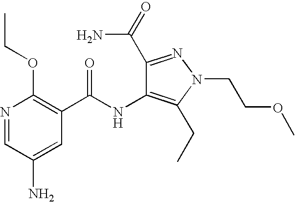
N1=CC(N)=CC(C(NC2=C(CC)N(CCOC)N=C2C(=O)N)=O)=C1OCC
